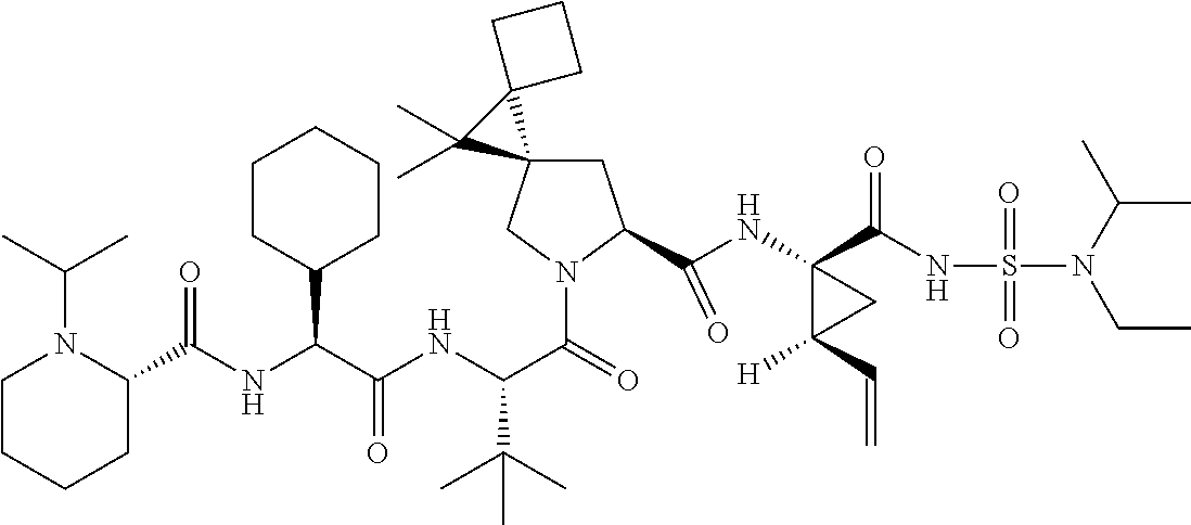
C1C(C(NC2(C(NS(N(CC)C(C)C)(=O)=O)=O)C([H])(C=C)C2)=O)N(C(=O)C(NC(C(NC(=O)C2N(C(C)C)CCCC2)C2CCCCC2)=O)C(C)(C)C)CC12C1(CCC1)C2(C)C
